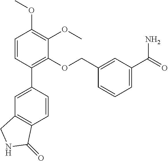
C1=CC(C2=CC3=C(C=C2)C(=O)NC3)=C(OCC2=CC(C(=O)N)=CC=C2)C(OC)=C1OC
